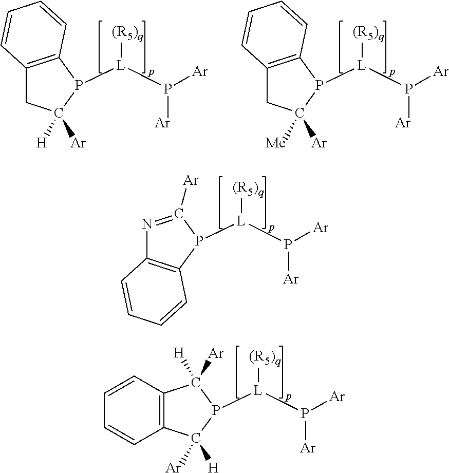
N1=C([Ar])P([L](P([Ar])[Ar])[(R5)q])C2=C1C=CC=C2.C12=C(C([H])([Ar])P([L](P([Ar])[Ar])[(R5)q])C1([H])[Ar])C=CC=C2.C12=C(P([L](P([Ar])[Ar])[(R5)q])C([H])([Ar])C1)C=CC=C2.C12=C(P([L](P([Ar])[Ar])[(R5)q])C([Me])([Ar])C1)C=CC=C2
